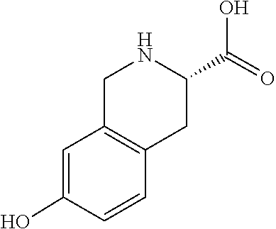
C1=CC(O)=CC2=C1CC(C(O)=O)NC2
